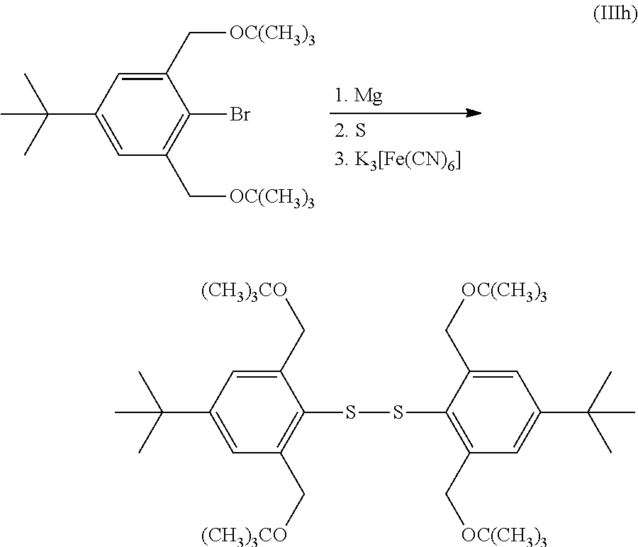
C1(C[OC(CH3)3])=CC(C(C)(C)C)=CC(C[OC(CH3)3])=C1Br.C1(C[(CH3)3CO])=CC(C(C)(C)C)=CC(C[(CH3)3CO])=C1SSC1=C(C[OC(CH3)3])C=C(C(C)(C)C)C=C1C[OC(CH3)3]
